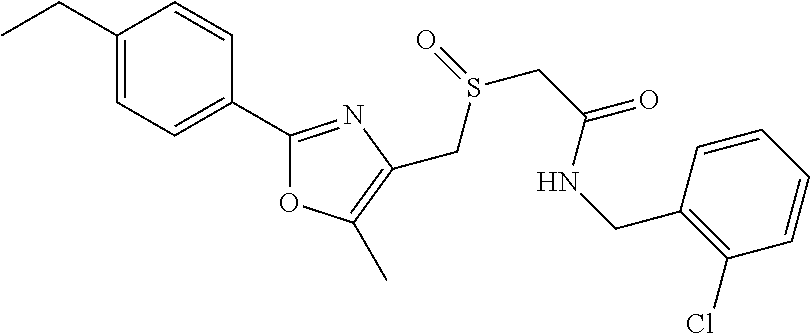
CCC1=CC=C(C2=NC(CS(CC(=O)NCC3=C(Cl)C=CC=C3)=O)=C(C)O2)C=C1
